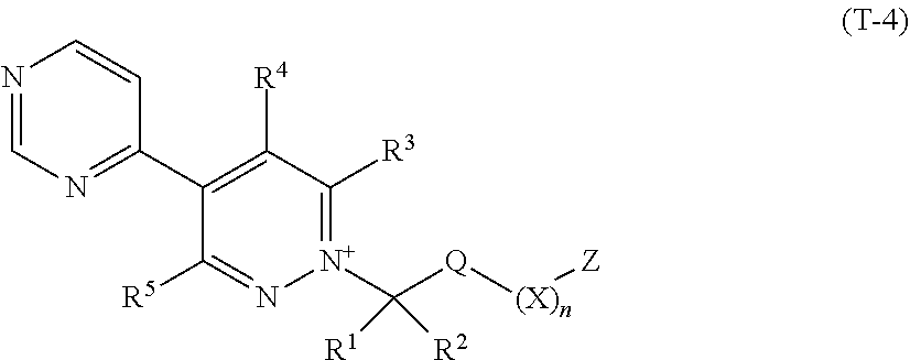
C1(C2=NC=NC=C2)=C([R4])C([R3])=[N+](C([Q][(X)n][Z])([R2])[R1])N=C1[R5]
